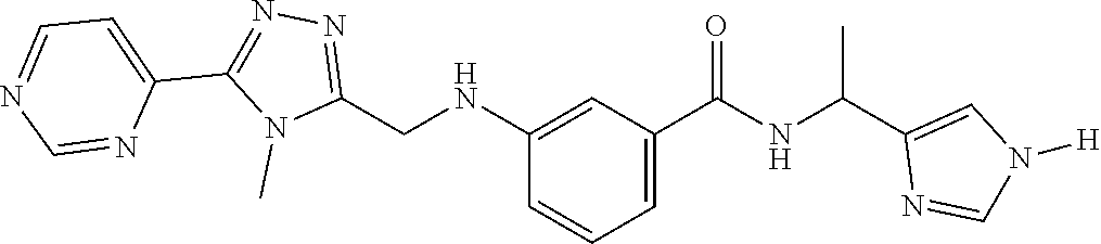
C1(NCC2=NN=C(C3=CC=NC=N3)N2C)=CC(C(NC(C2=CN([H])C=N2)C)=O)=CC=C1
